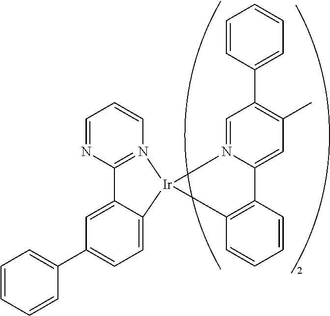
C1=CC=CC(C2=CC=C3C(=C2)C2=N(C=CC=N2)[Ir]32N3=CC(C4=CC=CC=C4)=C(C)C=C3C3=C2C=CC=C3)=C1
